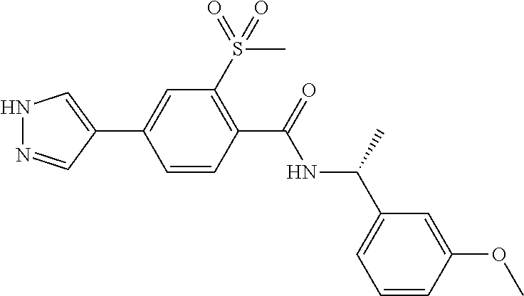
N1N=CC(C2=CC(S(C)(=O)=O)=C(C(NC(C3=CC=CC(OC)=C3)C)=O)C=C2)=C1
